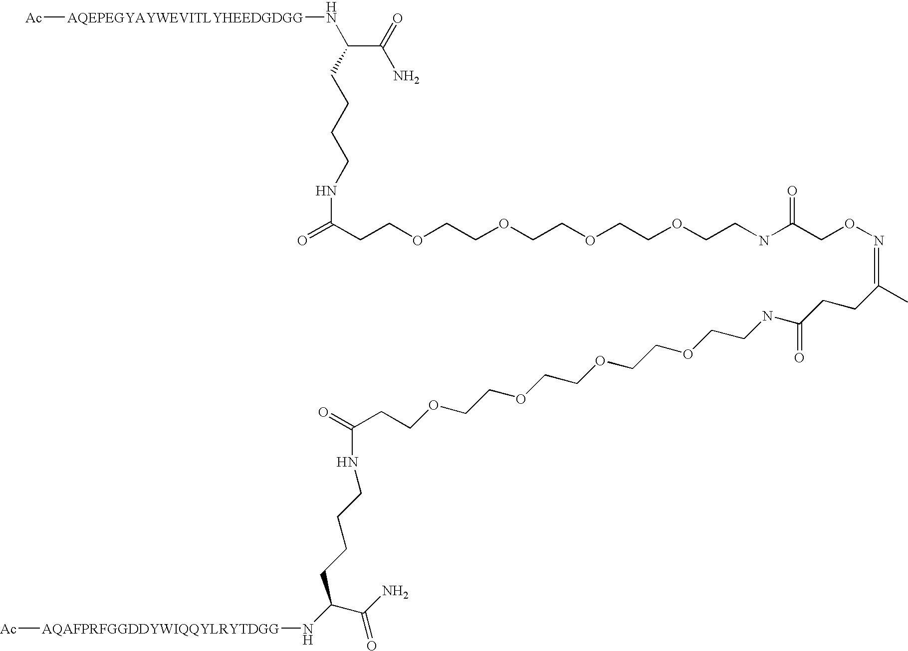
[Ac][AQEPEGYAYWEVITLYHEEDGDGG]NC(C(=O)N)CCCCNC(=O)CCOCCOCCOCCOCCNC(CON=C(C)CCC(NCCOCCOCCOCCOCCC(NCCCCC(C(=O)N)N[AQAFPRFGGDDYWIQQYLRYTDGG][Ac])=O)=O)=O
